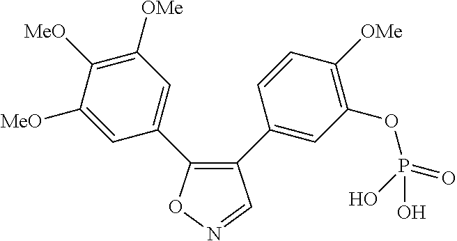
C1(C2=CC(OP(=O)(O)O)=C([OMe])C=C2)=C(C2=CC([OMe])=C([MeO])C([MeO])=C2)ON=C1
